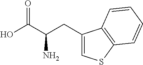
C1(CC(C(O)=O)N)=CSC2=C1C=CC=C2
